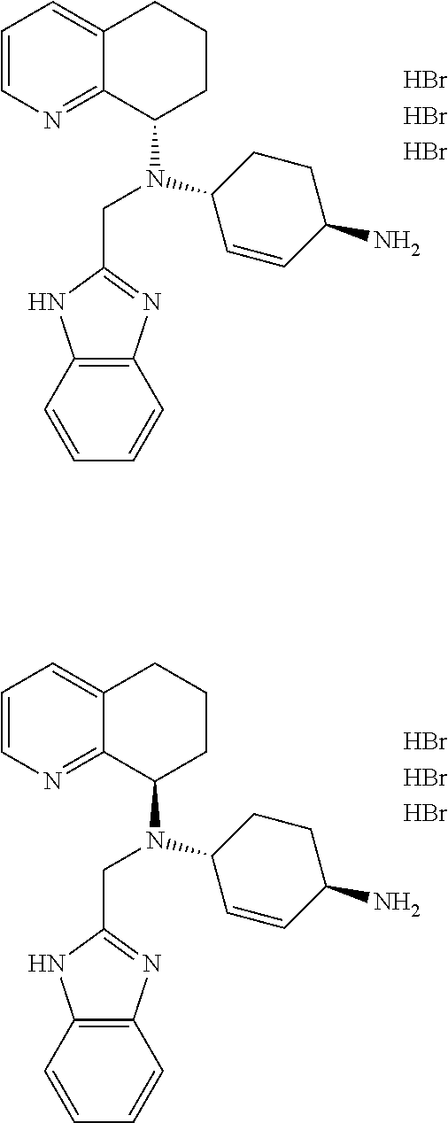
Br.Br.Br.C1=CN=C2C(=C1)CCCC2N(C1C=CC(N)CC1)CC1=NC2=C(N1)C=CC=C2.Br.Br.Br.C1=CN=C2C(=C1)CCCC2N(C1C=CC(N)CC1)CC1=NC2=C(N1)C=CC=C2
